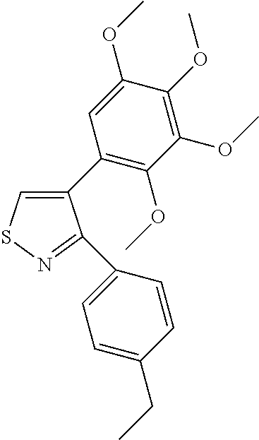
C1(C2=C(OC)C(OC)=C(OC)C(OC)=C2)=CSN=C1C1=CC=C(CC)C=C1
